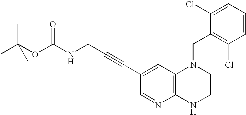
C1=C(C#CCNC(OC(C)(C)C)=O)C=NC2=C1N(CC1=C(Cl)C=CC=C1Cl)CCN2
